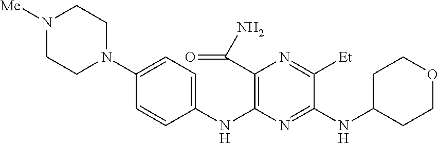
C1(N2CCN([Me])CC2)=CC=C(NC2=C(C(=O)N)N=C([Et])C(NC3CCOCC3)=N2)C=C1
